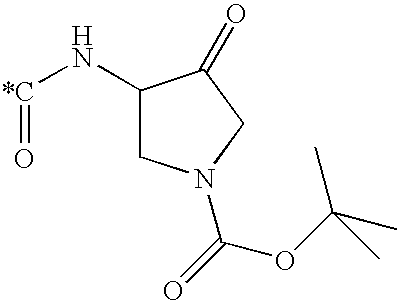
O=[*C]NC1CN(C(OC(C)(C)C)=O)CC1=O
